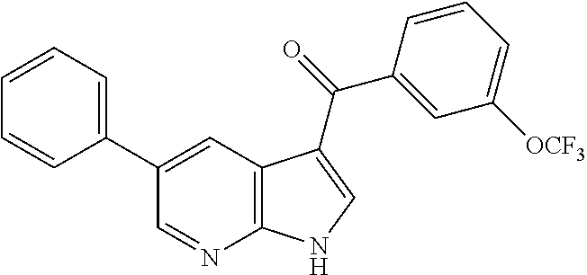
C1=CC(C2=CC3=C(N=C2)NC=C3C(C2=CC([OCF3])=CC=C2)=O)=CC=C1
